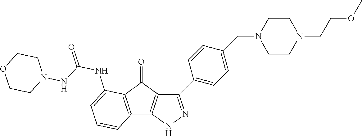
C12=C(C(=O)C3=C1NN=C3C1=CC=C(CN3CCN(CCOC)CC3)C=C1)C(NC(NN1CCOCC1)=O)=CC=C2
